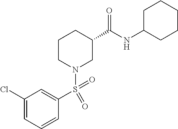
C1C(NC(C2CCCN(S(C3=CC(Cl)=CC=C3)(=O)=O)C2)=O)CCCC1
